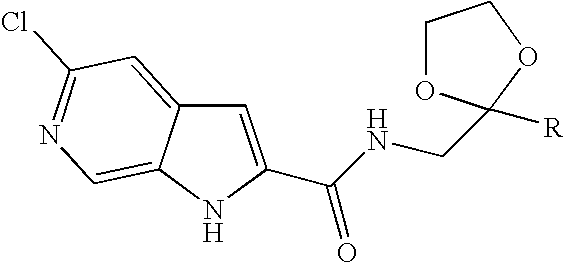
C1=C(C(NCC2([R])OCCO2)=O)NC2=CN=C(Cl)C=C12
